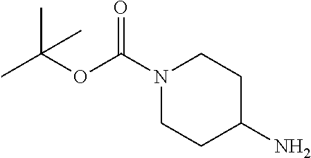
N1(C(=O)OC(C)(C)C)CCC(N)CC1
